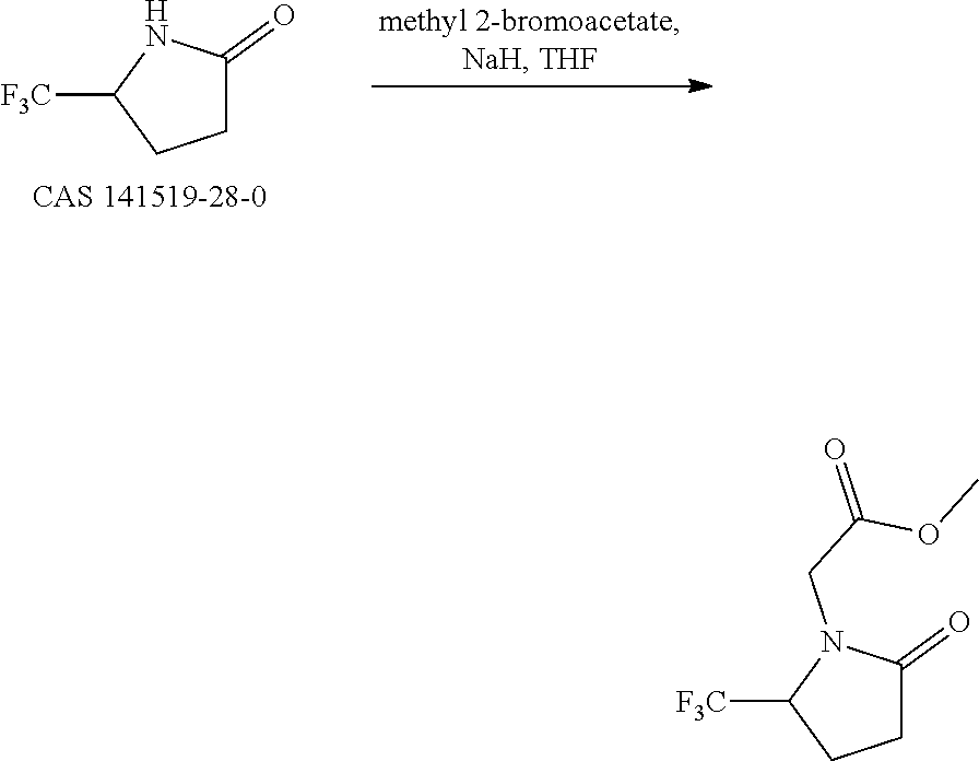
C1C(=O)NC([F3C])C1.C1C(=O)N(CC(=O)OC)C([F3C])C1
